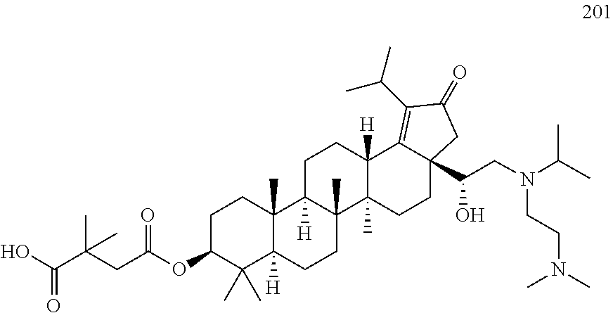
C1C(OC(CC(C(O)=O)(C)C)=O)C(C)(C)C2([H])C(C)(C1)C1([H])C(C)(CC2)C2(C)C([H])(CC1)C1=C(C(C)C)C(=O)CC1(C(CN(CCN(C)C)C(C)C)O)CC2
